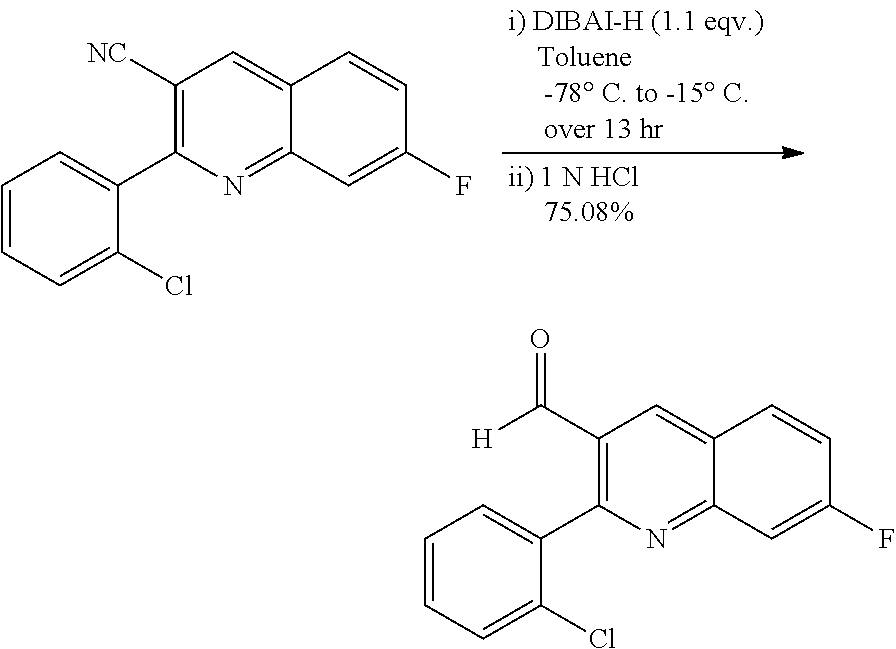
C12=CC([NC])=C(C3=CC=CC=C3Cl)N=C1C=C(F)C=C2.C12=CC(C(=O)[H])=C(C3=CC=CC=C3Cl)N=C1C=C(F)C=C2
